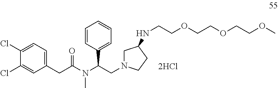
C1(CC(N(C(CN2CC(NCCOCCOCCOC)CC2)C2=CC=CC=C2)C)=O)=CC=C(Cl)C(Cl)=C1
